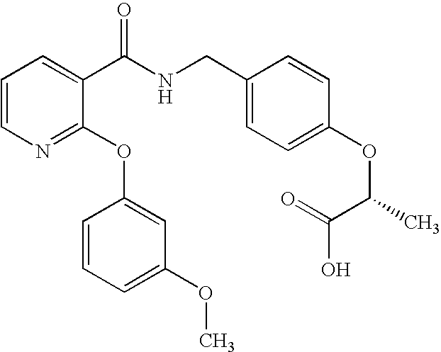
C1=CN=C(OC2=CC(OC)=CC=C2)C(C(NCC2=CC=C(OC(C(O)=O)C)C=C2)=O)=C1
